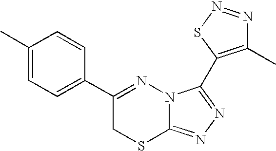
C1=C(C)C=CC(C2=NN3C(=NN=C3C3=C(C)N=NS3)SC2)=C1
